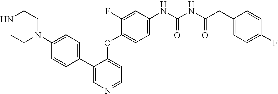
C1(C2=CC=C(N3CCNCC3)C=C2)=CN=CC=C1OC1=CC=C(NC(NC(CC2=CC=C(F)C=C2)=O)=O)C=C1F
